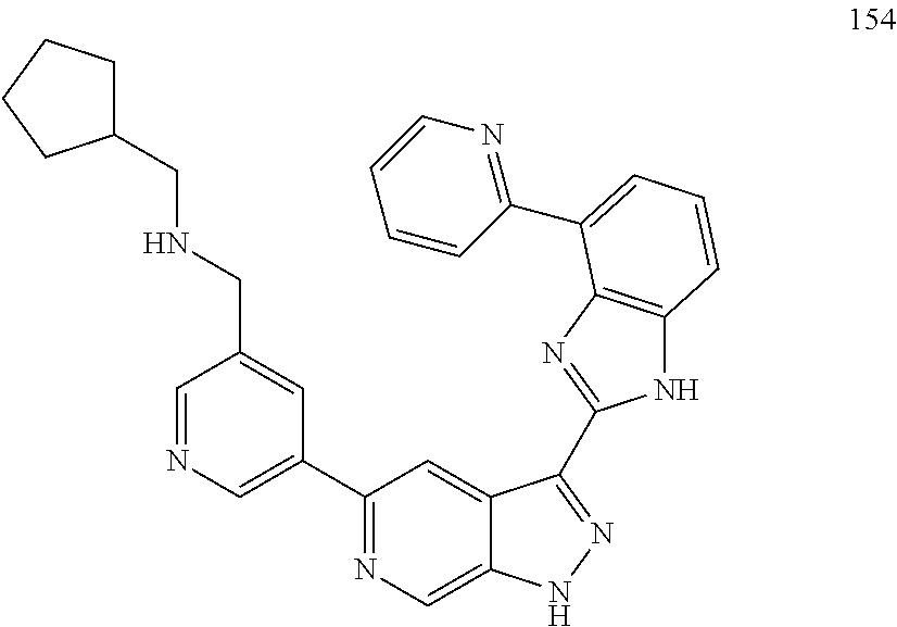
C1=NC=C(C2=NC=C3C(=C2)C(C2=NC4=C(N2)C=CC=C4C2=NC=CC=C2)=NN3)C=C1CNCC1CCCC1
